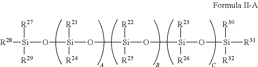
[R28][Si](O[Si](O[Si](O[Si](O[Si]([R31])([R30])[R32])([R23])[R26])([R22])[R25])([R21])[R24])([R27])[R29]
